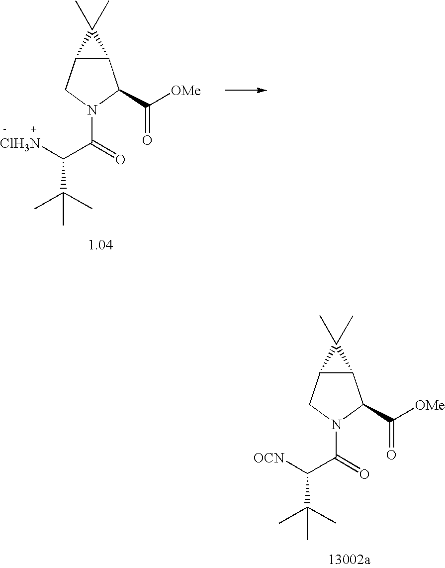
C12C(C(C([OMe])=O)N(C(=O)C([OCN])C(C)(C)C)C1)C2(C)C.C12C(C(C([OMe])=O)N(C(=O)C([ClH3N])C(C)(C)C)C1)C2(C)C
